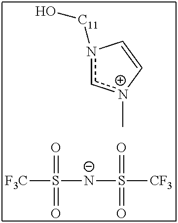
[N-](S([CF3])(=O)=O)S([CF3])(=O)=O.n1([C11]O)c[n+](C)C=C1
